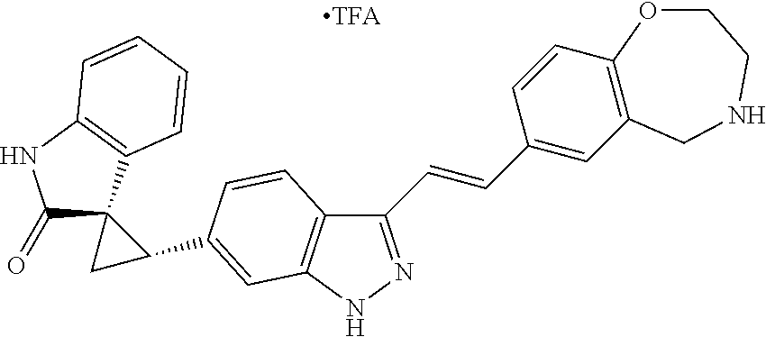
C1(=O)C2(C3=C(N1)C=CC=C3)CC2C1=CC2=C(C(C=CC3=CC4=C(C=C3)OCCNC4)=NN2)C=C1
